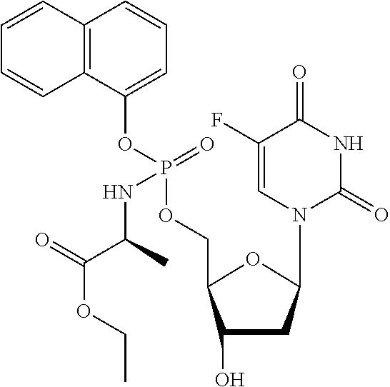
C1(O)CC(N2C(=O)NC(=O)C(F)=C2)OC1COP(OC1=CC=CC2=C1C=CC=C2)(=O)NC(C(OCC)=O)C
